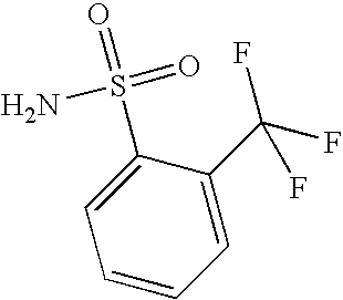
C1=CC=C(C(F)(F)F)C(S(=O)(N)=O)=C1
